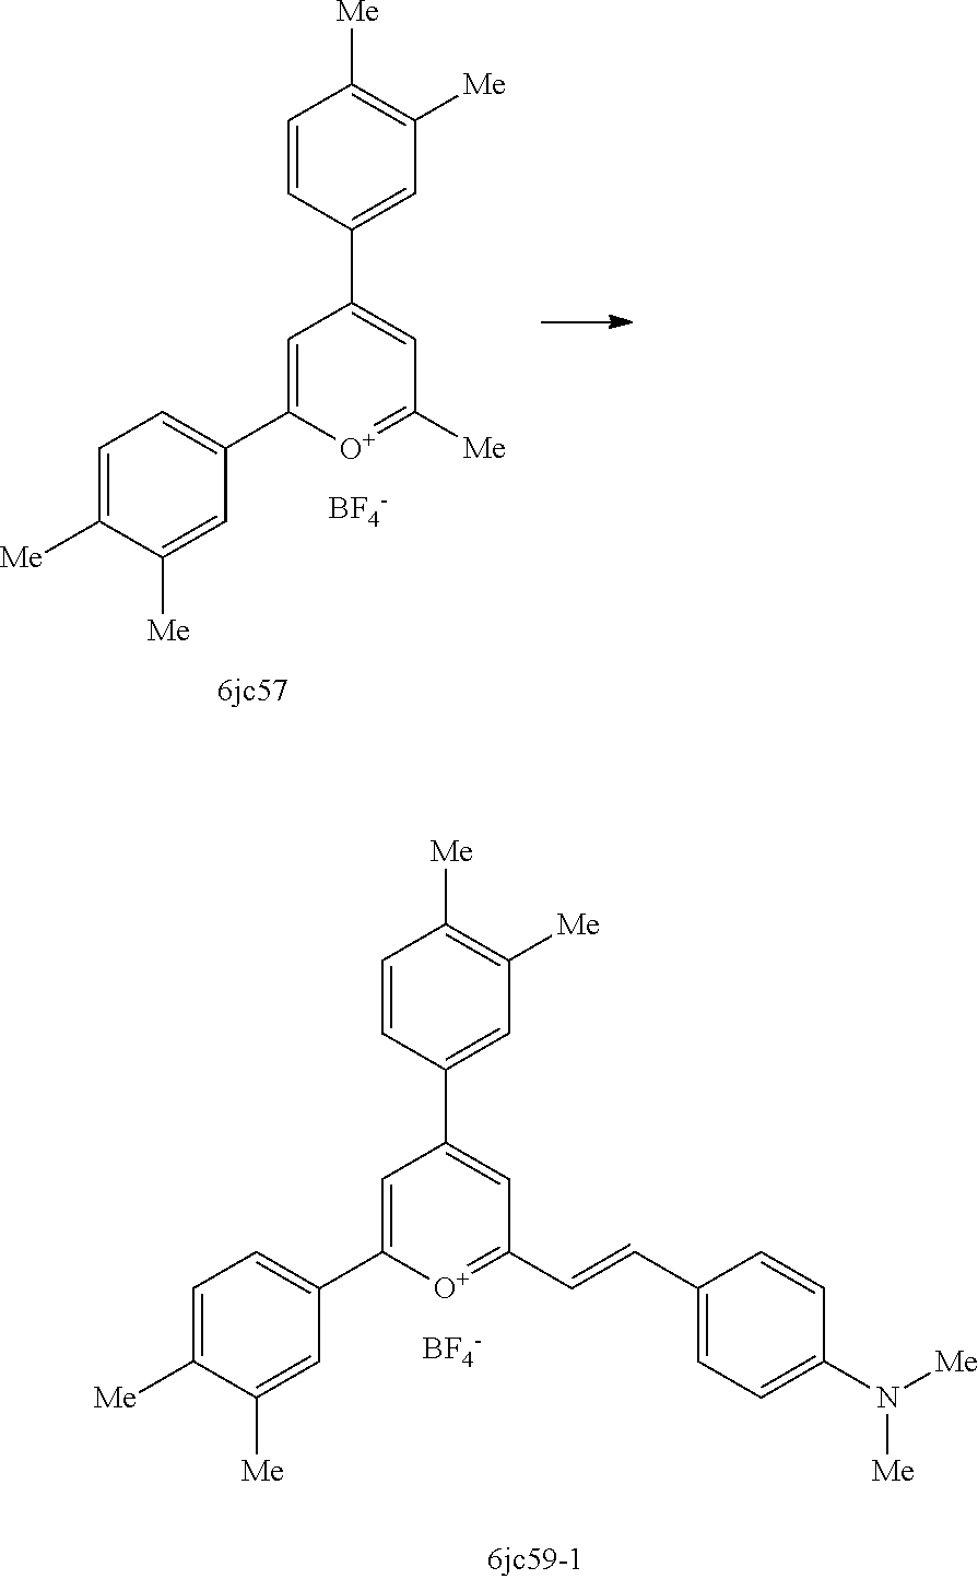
C1=C([Me])C([Me])=CC(C2=CC(C3=CC([Me])=C([Me])C=C3)=CC([Me])=[O+]2)=C1.[BF4-].C1=C([Me])C([Me])=CC(C2=CC(C3=CC([Me])=C([Me])C=C3)=CC(C=CC3=CC=C(N([Me])[Me])C=C3)=[O+]2)=C1.[BF4-]
